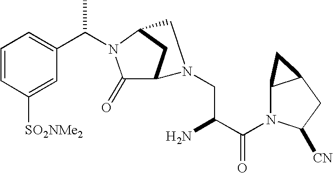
C1=CC([SO2NMe2])=CC(C(N2C(=O)C3CC2CN3CC(C(N2C3C(CC2[CN])C3)=O)N)C)=C1
